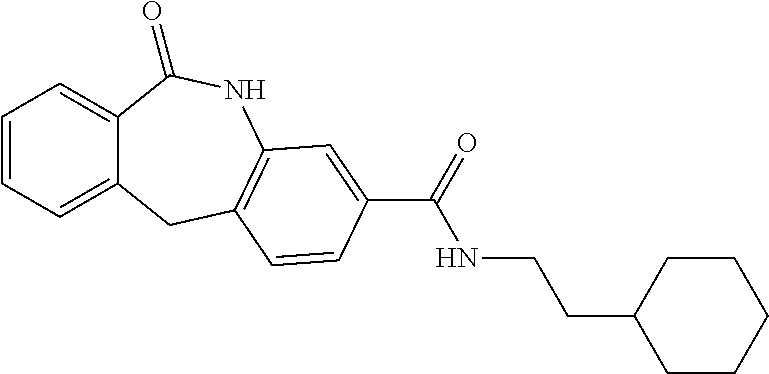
C1=CC=C2C(=C1)C(=O)NC1=C(C2)C=CC(C(=O)NCCC2CCCCC2)=C1
